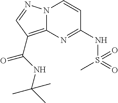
N(C1=NC2=C(C(=O)NC(C)(C)C)C=NN2C=C1)S(=O)(C)=O
